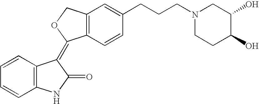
C1=CC=CC2=C1C(=C1C3=C(C=C(CCCN4CCC(O)C(O)C4)C=C3)CO1)C(=O)N2
